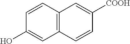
C1=CC2=C(C=C1O)C=CC([COOH])=C2
